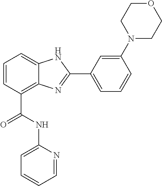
C1=CC(C(=O)NC2=CC=CC=N2)=C2C(=C1)NC(C1=CC=CC(N3CCOCC3)=C1)=N2
